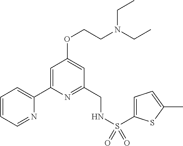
C1=CC=NC(C2=CC(OCCN(CC)CC)=CC(CNS(=O)(=O)C3=CC=C(C)S3)=N2)=C1
